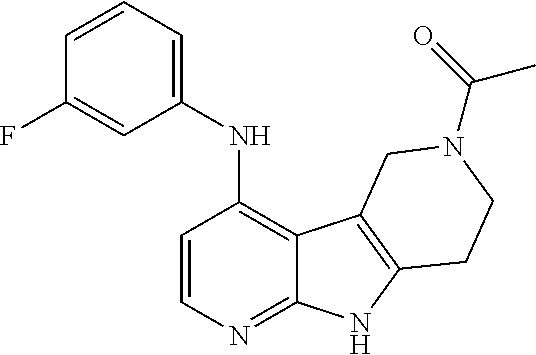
C1=CN=C2C(=C1NC1=CC=CC(F)=C1)C1=C(N2)CCN(C(=O)C)C1
